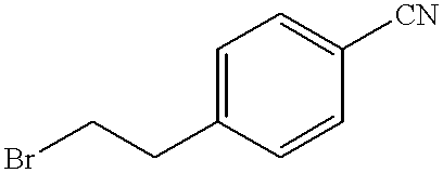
C1=C(CCBr)C=CC([CN])=C1
